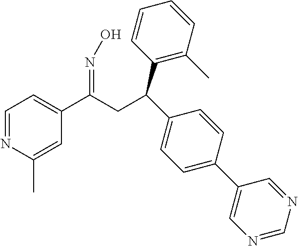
C1=NC(C)=CC(C(CC(C2=C(C)C=CC=C2)C2=CC=C(C3=CN=CN=C3)C=C2)=NO)=C1
